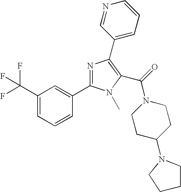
C(C1=CC=CC(C2=NC(C3=CC=CN=C3)=C(C(N3CCC(N4CCCC4)CC3)=O)N2C)=C1)(F)(F)F
